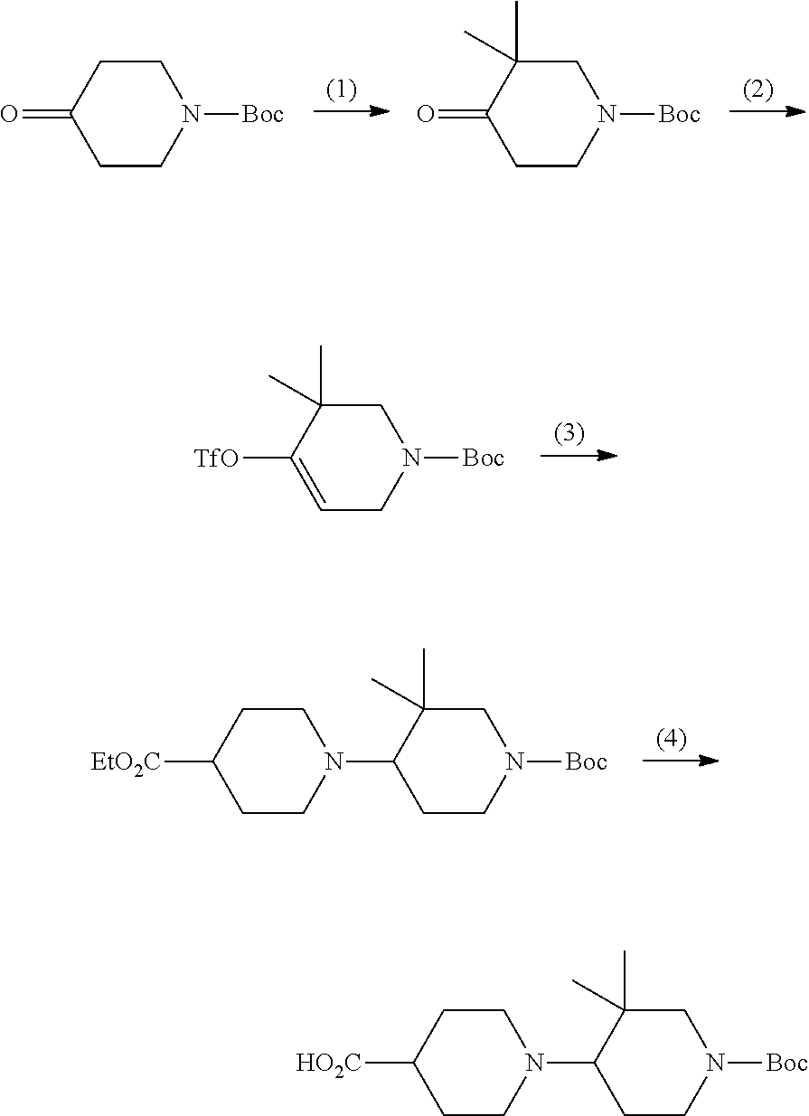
C1CN([Boc])CCC1=O.C1CN([Boc])CC(C)(C)C1=O.C1=C([TfO])C(C)(C)CN([Boc])C1.C1CN([Boc])CC(C)(C)C1N1CCC([EtO2C])CC1.C1CN([Boc])CC(C)(C)C1N1CCC([HO2C])CC1
